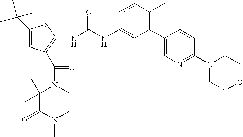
C1(C(C)(C)C)=CC(C(N2C(C)(C)C(=O)N(C)CC2)=O)=C(NC(=O)NC2=CC(C3=CN=C(N4CCOCC4)C=C3)=C(C)C=C2)S1
